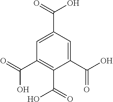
C1(C(O)=O)=CC(C(=O)O)=CC(C(=O)O)=C1C(=O)O
